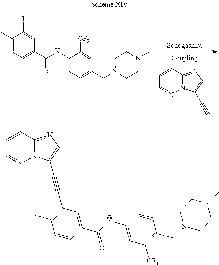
C1=CC2=NC=C(C#C)N2N=C1.C1(NC(C2=CC=C(C)C(I)=C2)=O)=CC=C(CN2CCN(C)CC2)C=C1[CF3].C1=CC2=NC=C(C#CC3=C(C)C=CC(C(=O)NC4=CC([CF3])=C(CN5CCN(C)CC5)C=C4)=C3)N2N=C1
